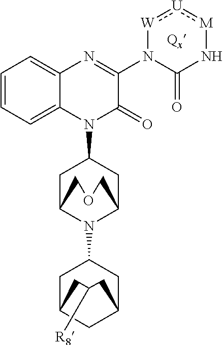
C1=CC=C2C(=C1)N=C(N1C(=O)N[M]:[U]:[W]1)C(=O)N2C1CC2N(C3CC4CC(C3)CC([R8])C4)C(C1)COC2
